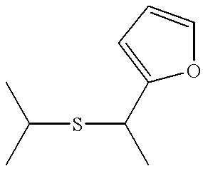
C(SC(C)C1=CC=CO1)(C)C
